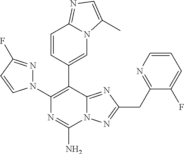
N12C(=NC(CC3=NC=CC=C3F)=N1)C(C1=CN3C(=NC=C3C)C=C1)=C(N1N=C(F)C=C1)N=C2N
